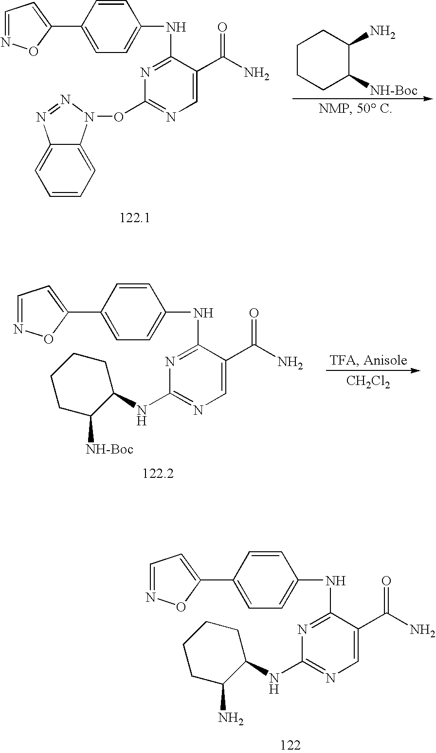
C1CCC([NH-Boc])C(N)C1.N1=C(NC2=CC=C(C3=CC=NO3)C=C2)C(C(N)=O)=CN=C1ON1C2=CC=CC=C2N=N1.N1=C(NC2=CC=C(C3=CC=NO3)C=C2)C(C(N)=O)=CN=C1NC1CCCCC1[NH-Boc].[CH2Cl2].N1=C(NC2=CC=C(C3=CC=NO3)C=C2)C(C(N)=O)=CN=C1NC1CCCCC1N
